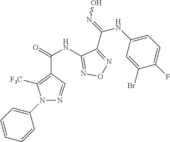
C1(NC(=O)C2=C([F3C])N(C3=CC=CC=C3)N=C2)=NON=C1C(=NO)NC1=CC=C(F)C(Br)=C1
